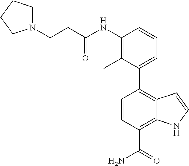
C1=CC2=C(C3=CC=CC(NC(CCN4CCCC4)=O)=C3C)C=CC(C(N)=O)=C2N1
